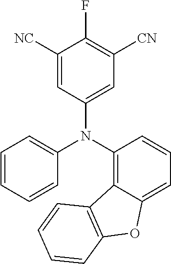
C1([NC])=CC(N(C2=C3C(=CC=C2)OC2=C3C=CC=C2)C2=CC=CC=C2)=CC([CN])=C1F
